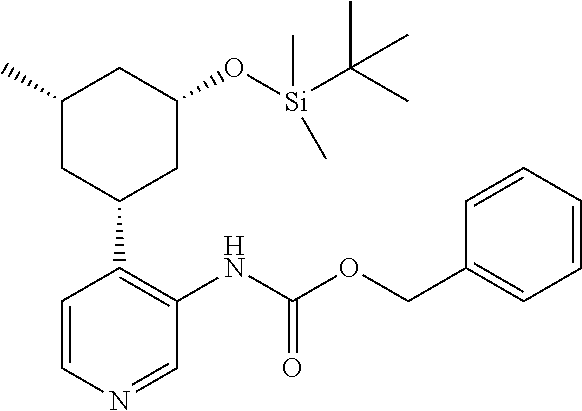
C1(C)CC(C2=C(NC(OCC3=CC=CC=C3)=O)C=NC=C2)CC(O[Si](C(C)(C)C)(C)C)C1
